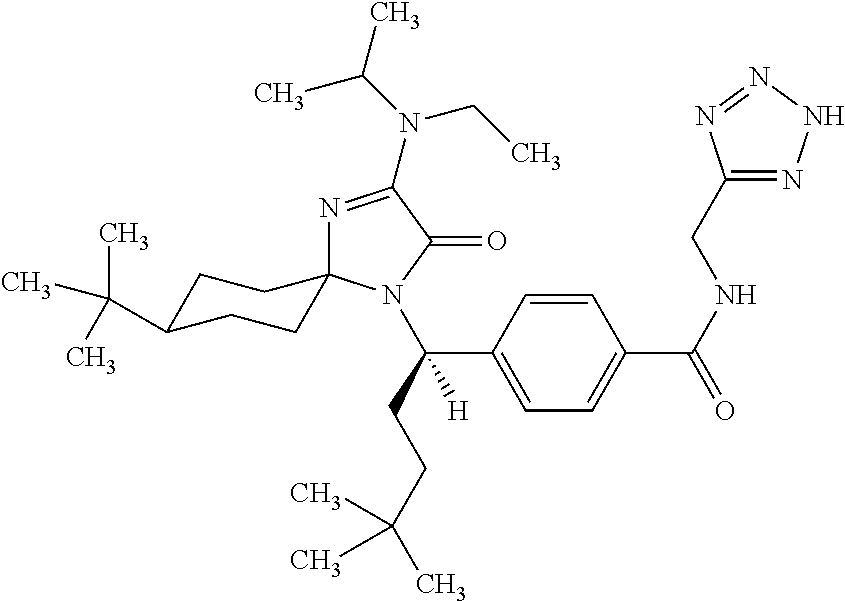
N1=C(N(C(C)C)CC)C(=O)N(C(C2=CC=C(C(NCC3=NNN=N3)=O)C=C2)(CCC(C)(C)C)[H])C12CCC(C(C)(C)C)CC2
